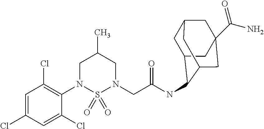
C1=C(Cl)C=C(Cl)C(N2S(=O)(=O)N(CC(NC3C4CC5CC(C(N)=O)(CC3C5)C4)=O)CC(C)C2)=C1Cl
